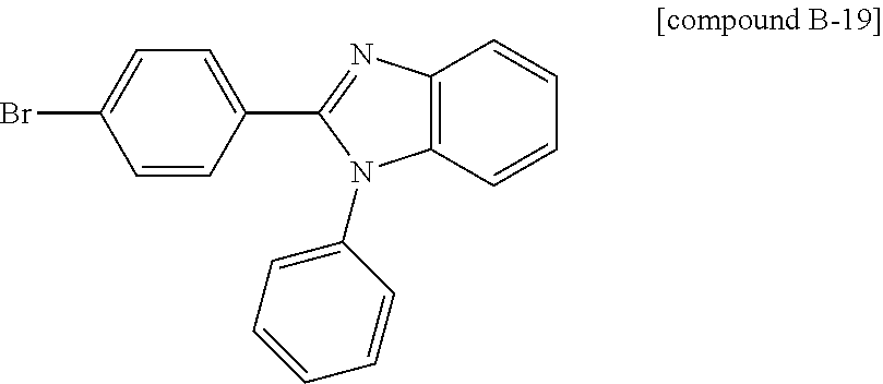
C1(C2=NC3=C(N2C2=CC=CC=C2)C=CC=C3)=CC=C(Br)C=C1
